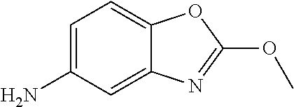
C1=C(N)C=C2C(=C1)OC(OC)=N2
